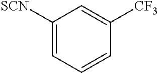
[SCN]C1=CC=CC([CF3])=C1
